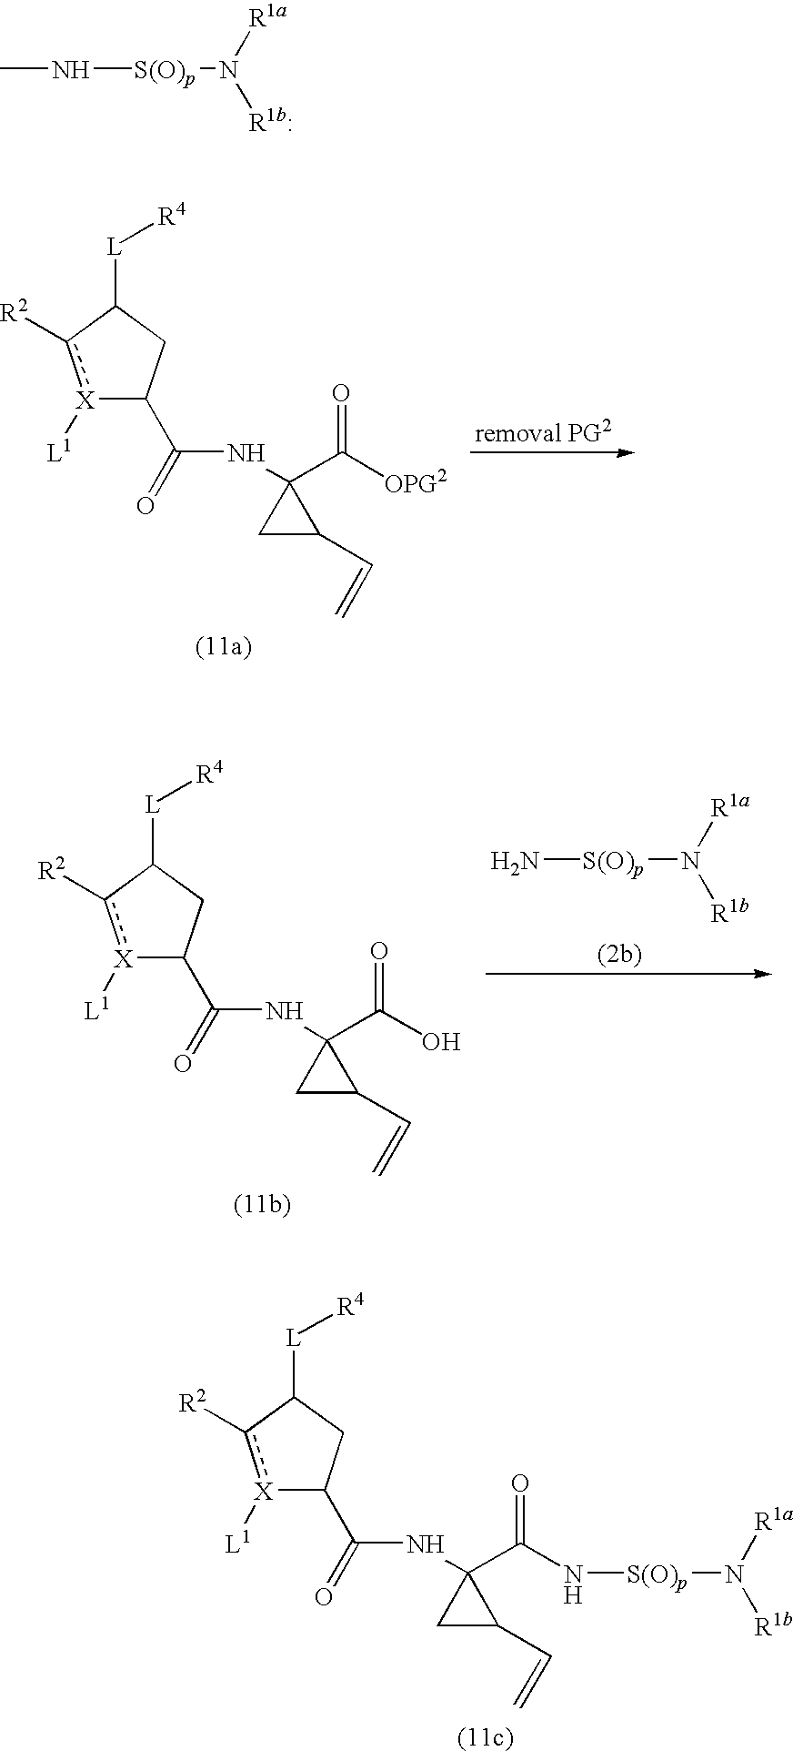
[X]1([L1])c([R2])C([L][R4])CC1C(NC1(C(O)=O)CC1C=C)=O.N[S(O)p]N([R1a])[R1b].[X]1([L1])c([R2])C([L][R4])CC1C(NC1(C(=O)N[S(O)p]N([R1a])[R1b])CC1C=C)=O.[X]1([L1])c([R2])C([L][R4])CC1C(NC1(C([OPG2])=O)CC1C=C)=O.CN[S(O)p]N([R1a])[R1b:]
